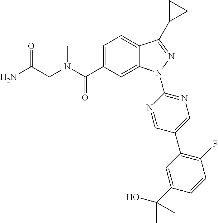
C(N(C)C(C1=CC=C2C(=C1)N(C1=NC=C(C3=C(F)C=CC(C(O)(C)C)=C3)C=N1)N=C2C1CC1)=O)C(=O)N
